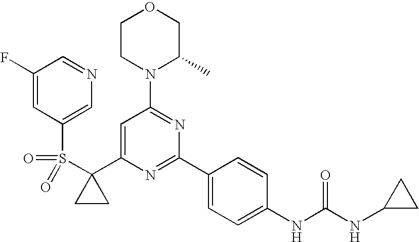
C1(C2(S(=O)(=O)C3=CN=CC(F)=C3)CC2)=CC(N2C(C)COCC2)=NC(C2=CC=C(NC(=O)NC3CC3)C=C2)=N1
